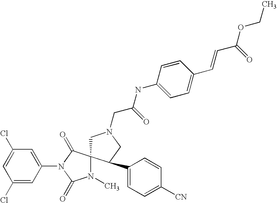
C1(Cl)=CC(N2C(=O)N(C)C3(C2=O)CN(CC(NC2=CC=C(C=CC(OCC)=O)C=C2)=O)CC3C2=CC=C([CN])C=C2)=CC(Cl)=C1
